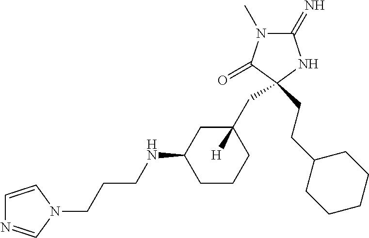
C1(=N)N(C)C(=O)C(CCC2CCCCC2)(CC2([H])CC(NCCCN3C=NC=C3)CCC2)N1
